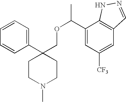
C1=CC=C(C2(COC(C3=CC([CF3])=CC4=C3NN=C4)C)CCN(C)CC2)C=C1
